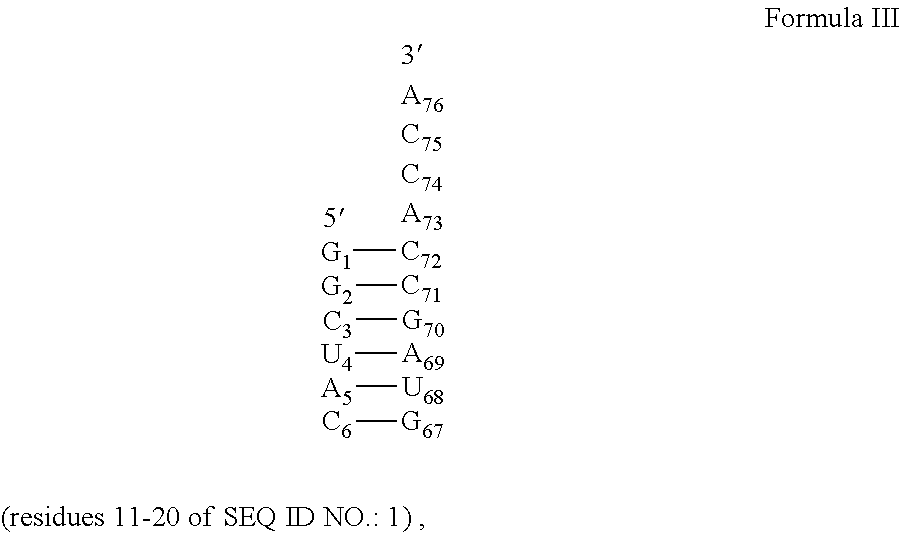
[C6][G67].[G1][C72].[G2][C71].[C3][G70].[U4][A69].[A5][U68]
